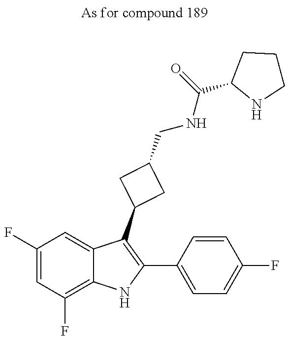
C1(F)=CC(F)=C2C(=C1)C(C1CC(CNC(C3NCCC3)=O)C1)=C(C1=CC=C(F)C=C1)N2
